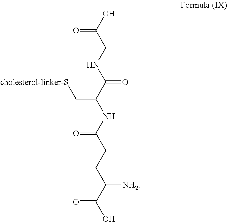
OC(CNC(C(NC(CCC(C(O)=O)[NH2])=O)C[cholesterol-linker-S])=O)=O
